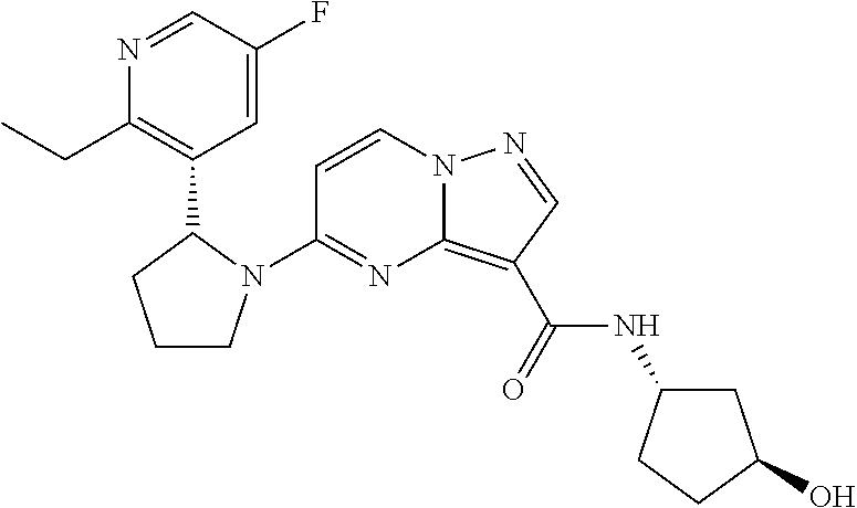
C1(N2CCCC2C2=C(CC)N=CC(F)=C2)=NC2=C(C(=O)NC3CC(O)CC3)C=NN2C=C1
